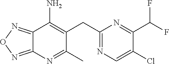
C1(CC2=C(N)C3=NON=C3N=C2C)=NC=C(Cl)C(C(F)F)=N1
